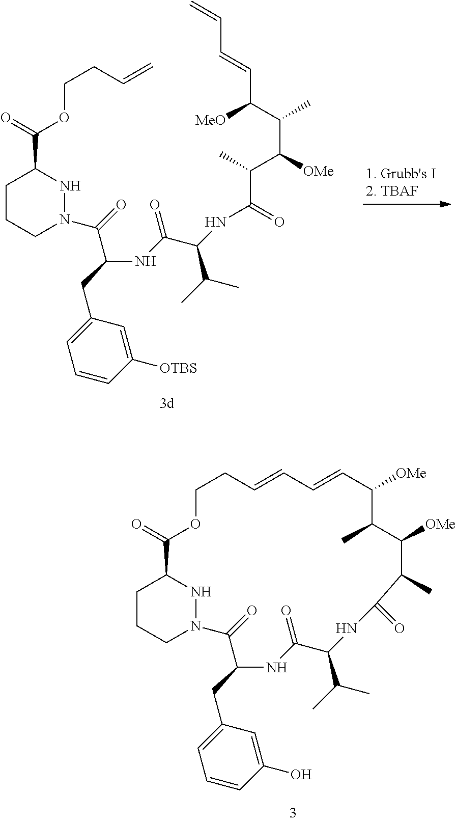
C1CCN2NC1C(=O)OCCC=CC=CC([OMe])C(C)C([OMe])C(C)C(=O)NC(C(C)C)C(=O)NC(CC1=CC=CC(O)=C1)C2=O.C1CCN(C(=O)C(CC2=CC=CC([OTBS])=C2)NC(C(NC(C(C)C([OMe])C(C([MeO])C=CC=C)C)=O)C(C)C)=O)NC1C(=O)OCCC=C
